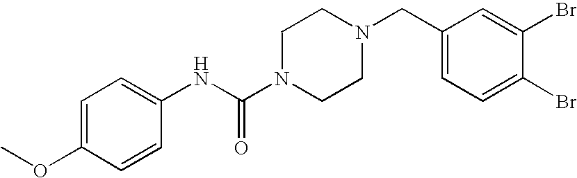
C1=C(OC)C=CC(NC(N2CCN(CC3=CC=C(Br)C(Br)=C3)CC2)=O)=C1
